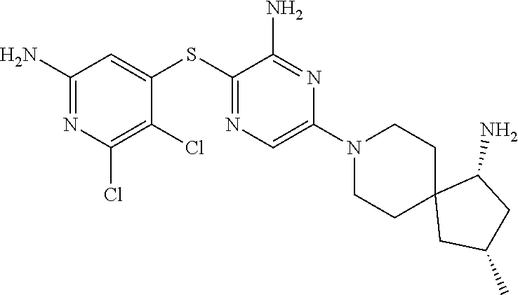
S(C1=NC=C(N2CCC3(CC2)CC(C)CC3N)N=C1N)C1=CC(N)=NC(Cl)=C1Cl
